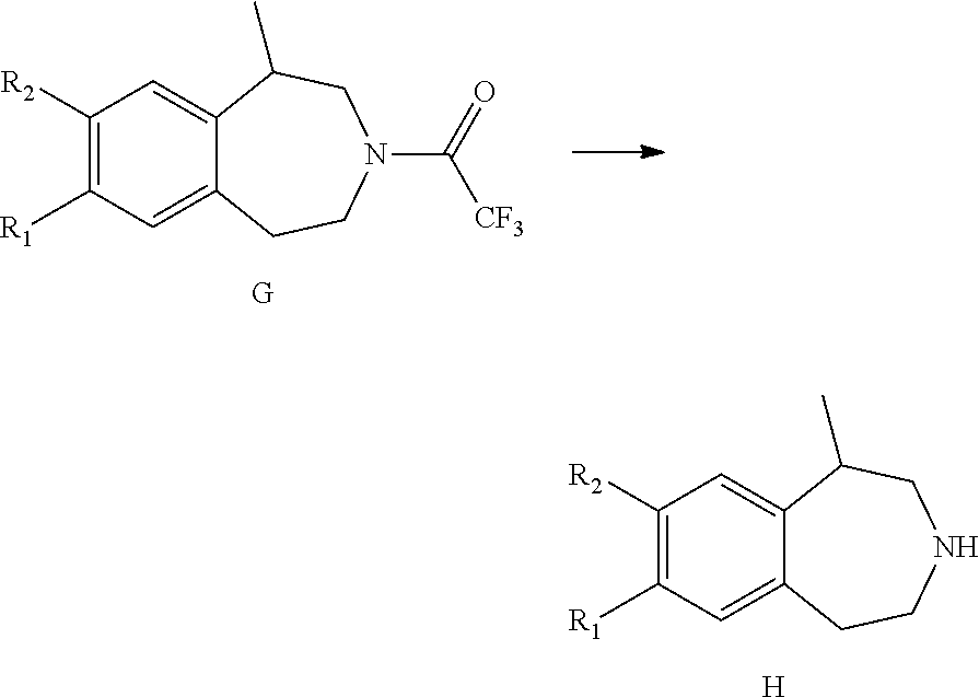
C1([R2])=C([R1])C=C2C(=C1)C(C)CNCC2.[H].C1([R2])=C([R1])C=C2C(=C1)C(C)CN(C(=O)[CF3])CC2
